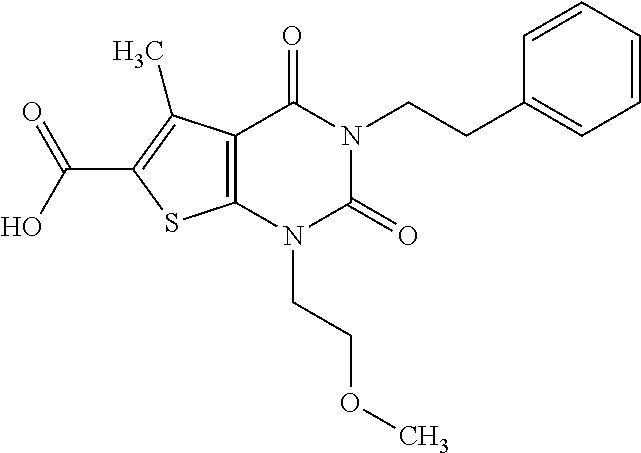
C12=C(N(CCOC)C(=O)N(CCC3=CC=CC=C3)C1=O)SC(C(O)=O)=C2C
